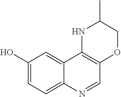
C1(O)=CC=C2C(=C1)C1=C(C=N2)OCC(C)N1
